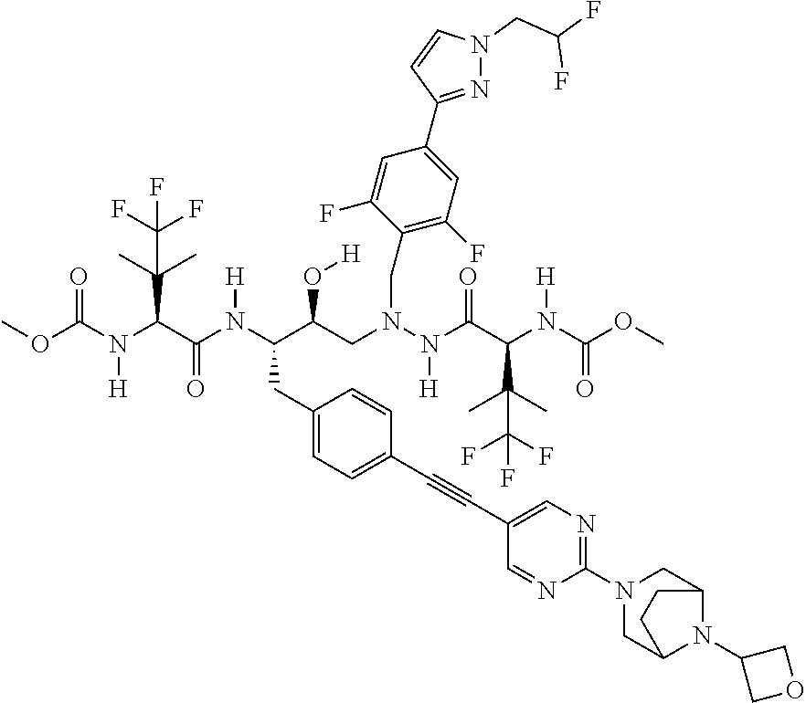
COC(N(C(C(N(C(C(CN(N(C(C(N(C(OC)=O)[H])C(C)(C)C(F)(F)F)=O)[H])CC1=C(F)C=C(C2=NN(CC(F)F)C=C2)C=C1F)O[H])CC1=CC=C(C#CC2=CN=C(N3CC4N(C5COC5)C(C3)CC4)N=C2)C=C1)[H])=O)C(C)(C)C(F)(F)F)[H])=O
